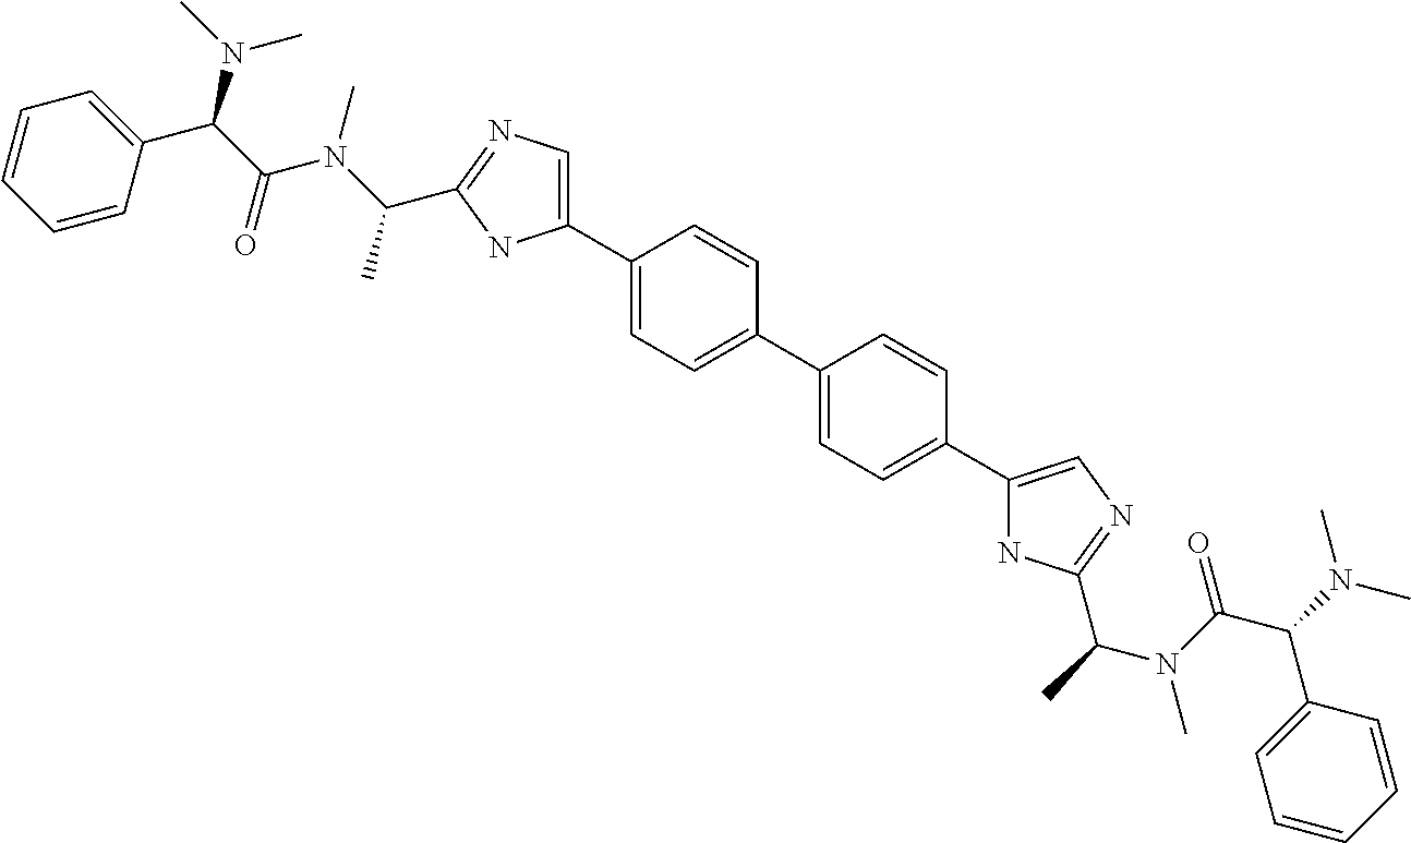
C1=C(C2=CN=C(C(N(C)C(C(C3=CC=CC=C3)N(C)C)=O)C)N2)C=CC(C2=CC=C(C3=CN=C(C(N(C)C(C(N(C)C)C4=CC=CC=C4)=O)C)N3)C=C2)=C1
